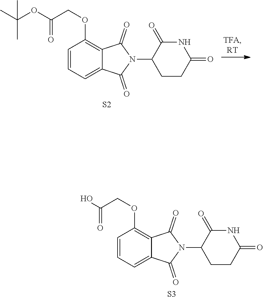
OC(COC1=C2C(=CC=C1)C(=O)N(C1CCC(=O)NC1=O)C2=O)=O.[S3].C(C)(C)(OC(COC1=C2C(=CC=C1)C(=O)N(C1CCC(=O)NC1=O)C2=O)=O)C.[S2]
